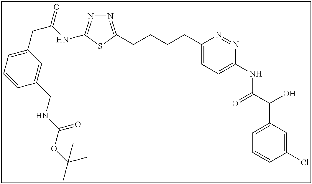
N1=C(CCCCC2=CC=C(NC(C(C3=CC=CC(Cl)=C3)O)=O)N=N2)SC(NC(CC2=CC=CC(CNC(OC(C)(C)C)=O)=C2)=O)=N1
